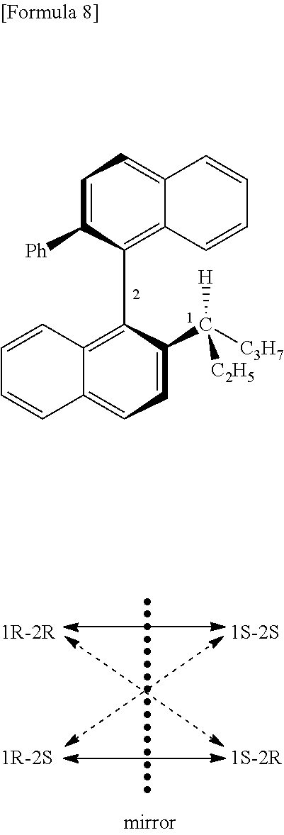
C1=C([Ph])C(C2=C3C(=CC=C2C([C3H7])([C2H5])[H])C=CC=C3)=C2C(=C1)C=CC=C2
